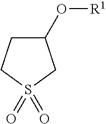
C1(O[R1])CCS(=O)(=O)C1
